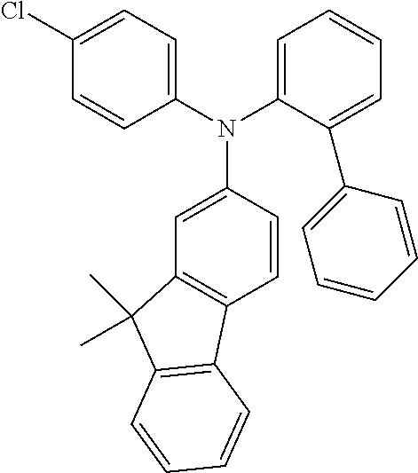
C1(Cl)=CC=C(N(C2=CC3=C(C=C2)C2=C(C3(C)C)C=CC=C2)C2=CC=CC=C2C2=CC=CC=C2)C=C1
